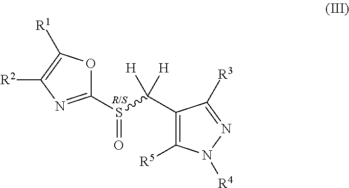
S(C([H])([H])C1=C([R5])N([R4])N=C1[R3])(C1=NC([R2])=C([R1])O1)=O
